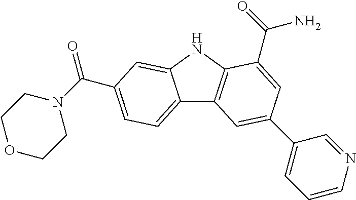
C12=CC=C(C(=O)N3CCOCC3)C=C1NC1=C2C=C(C2=CC=CN=C2)C=C1C(N)=O
